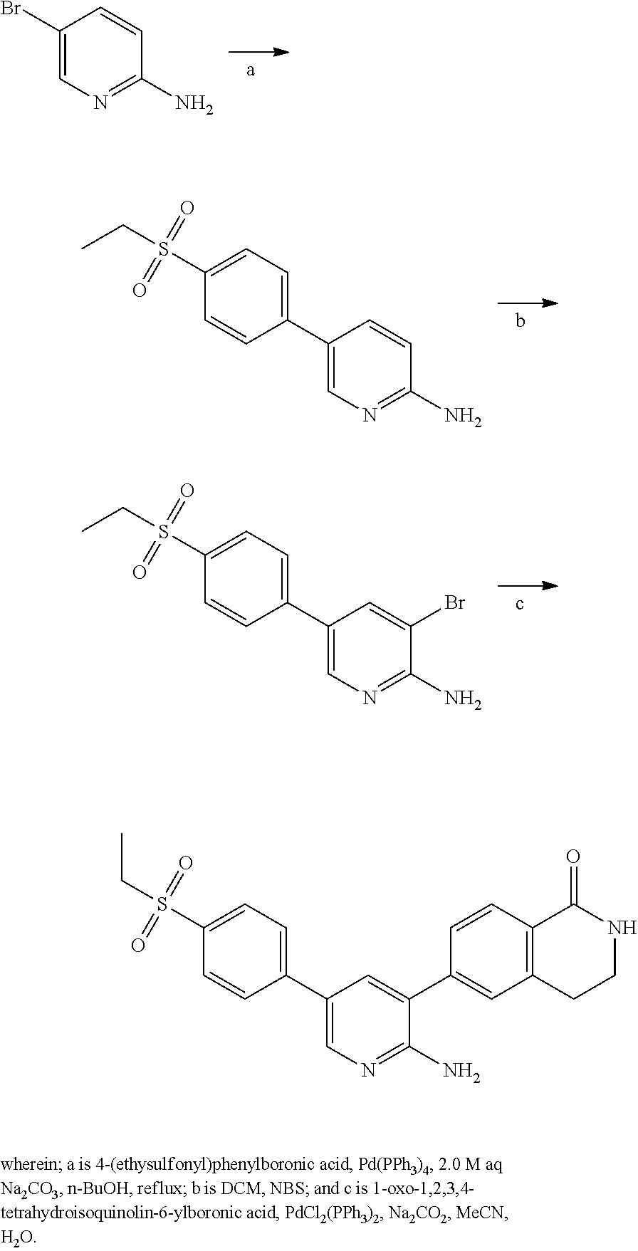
C1(Br)=CN=C(N)C=C1.C1(C2=CC=C(S(CC)(=O)=O)C=C2)=CN=C(N)C=C1.C1(C2=CC=C(S(CC)(=O)=O)C=C2)=CN=C(N)C(Br)=C1.C1(C2=CC=C(S(CC)(=O)=O)C=C2)=CN=C(N)C(C2=CC3=C(C=C2)C(=O)NCC3)=C1
